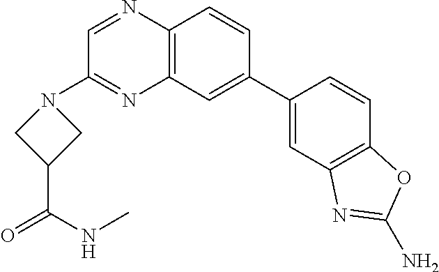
C1=C(C2=CC3=C(N=CC(N4CC(C(NC)=O)C4)=N3)C=C2)C=CC2=C1N=C(N)O2
